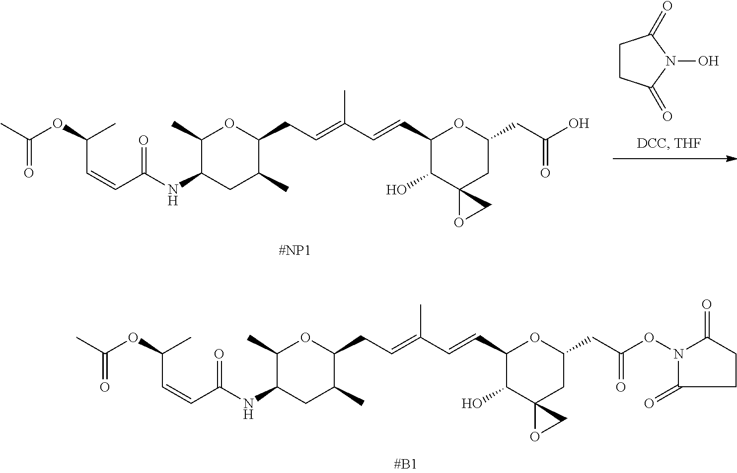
C1(C)C(NC(C=CC(OC(C)=O)C)=O)CC(C)C(CC=C(C=CC2C(O)C3(CC(CC(ON4C(=O)CCC4=O)=O)O2)OC3)C)O1.C1CC(=O)N(O)C1=O.C1(C)C(NC(C=CC(OC(C)=O)C)=O)CC(C)C(CC=C(C=CC2C(O)C3(CC(CC(O)=O)O2)OC3)C)O1
